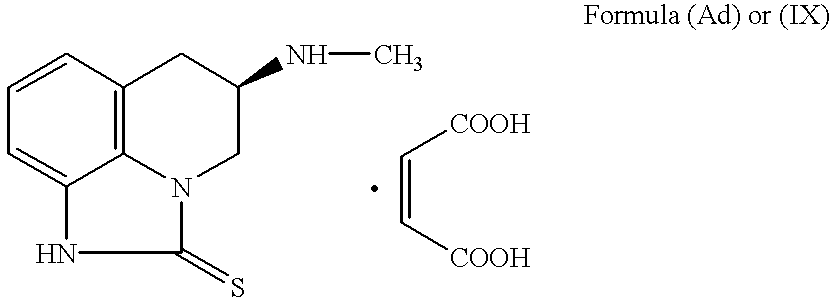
C12=CC=CC3=C1N(C(=S)N2)CC(NC)C3.C(=C[COOH])[COOH]
